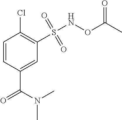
C1=CC(C(=O)N(C)C)=CC(S(NOC(C)=O)(=O)=O)=C1Cl
